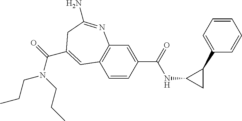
C1=CC(C(NC2CC2C2=CC=CC=C2)=O)=CC2=C1C=C(C(N(CCC)CCC)=O)CC(N)=N2
